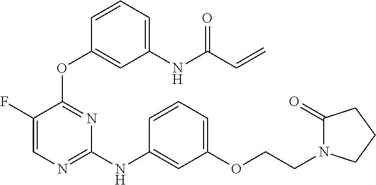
N(C1=NC=C(F)C(OC2=CC([NH]C(C=C)=O)=CC=C2)=N1)C1=CC(OCCN2C(=O)CCC2)=CC=C1
